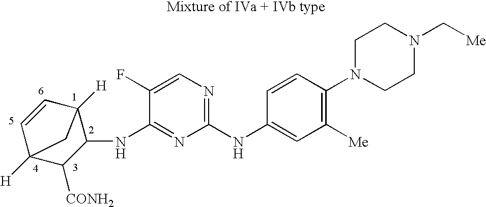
C1(NC2=CC([Me])=C(N3CCN(C[Me])CC3)C=C2)=NC=C(F)C(NC2C3([H])C=CC([H])(C2[CONH2])C3)=N1
